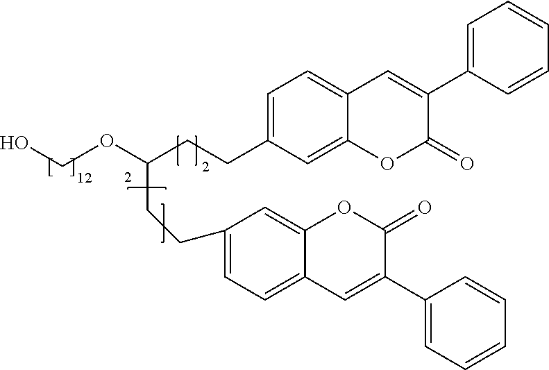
C1=C(CCC(OCO)CCC2=CC=C3C(=C2)OC(=O)C(C2=CC=CC=C2)=C3)C=C2C(=C1)C=C(C1=CC=CC=C1)C(=O)O2
